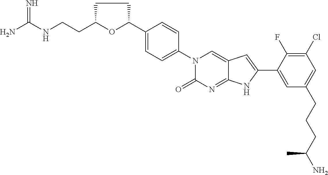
C(CC1OC(C2=CC=C(N3C(=O)N=C4C(=C3)C=C(C3=CC(CCCC(N)C)=CC(Cl)=C3F)N4)C=C2)CC1)NC(N)=N
